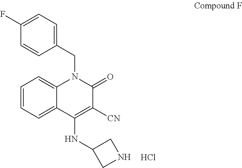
C1(CN2C3=CC=CC=C3C(NC3CNC3)=C([CN])C2=O)=CC=C(F)C=C1.Cl
